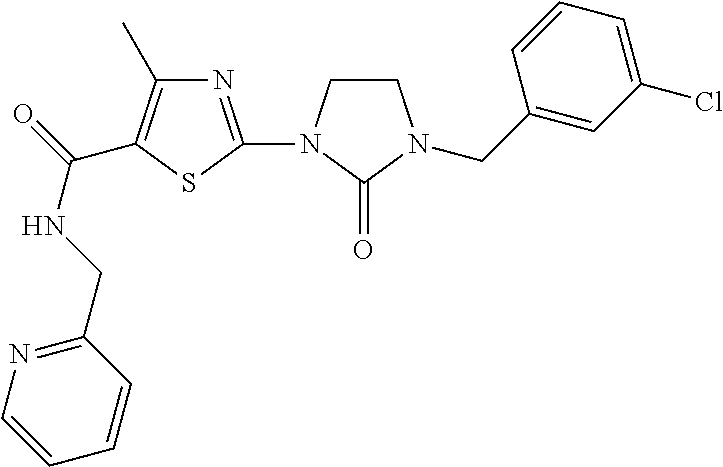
N1=C(N2CCN(CC3=CC(Cl)=CC=C3)C2=O)SC(C(=O)NCC2=NC=CC=C2)=C1C
